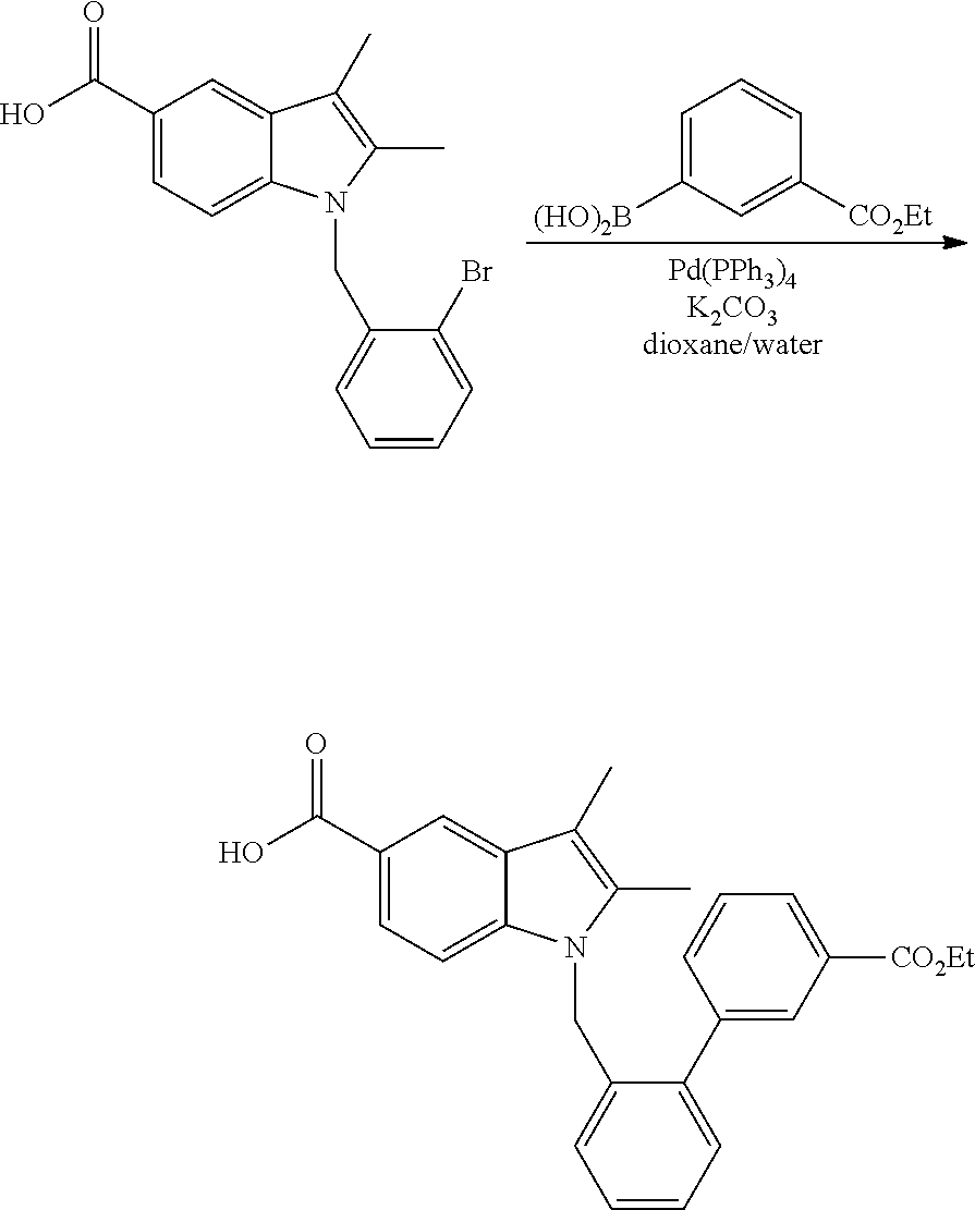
C1=C([(HO)2B])C=C([CO2Et])C=C1.C1(C(O)=O)=CC=C2C(=C1)C(C)=C(C)N2CC1=CC=CC=C1Br.C1(C(O)=O)=CC=C2C(=C1)C(C)=C(C)N2CC1=CC=CC=C1C1=CC([CO2Et])=CC=C1
